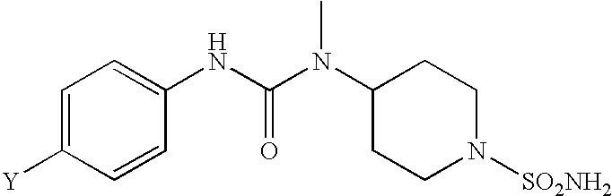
C1=C([Y])C=CC(NC(N(C2CCN([SO2NH2])CC2)C)=O)=C1
